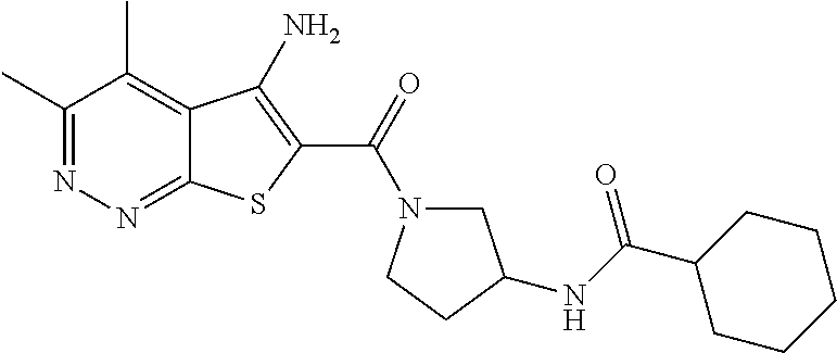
C1(C)=NN=C2C(=C1C)C(N)=C(C(=O)N1CC(NC(C3CCCCC3)=O)CC1)S2
